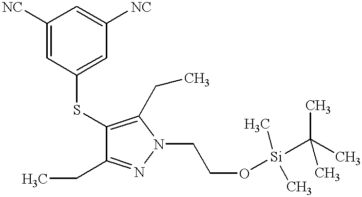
C1([NC])=CC(SC2=C(CC)N(CCO[Si](C(C)(C)C)(C)C)N=C2CC)=CC([NC])=C1
